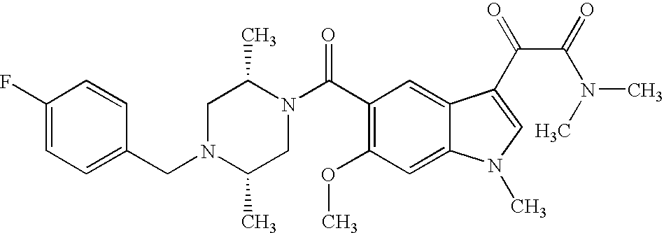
C1(F)=CC=C(CN2C(C)CN(C(C3=C(OC)C=C4C(=C3)C(C(C(=O)N(C)C)=O)=CN4C)=O)C(C)C2)C=C1
